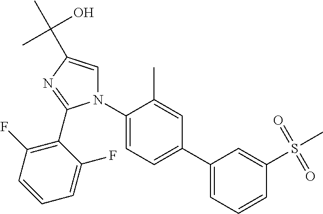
C1(N2C=C(C(C)(O)C)N=C2C2=C(F)C=CC=C2F)=CC=C(C2=CC=CC(S(C)(=O)=O)=C2)C=C1C
